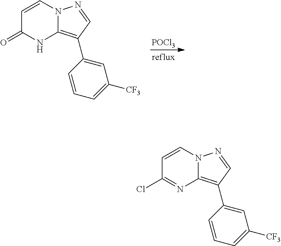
N12C(=C(C3=CC([CF3])=CC=C3)C=N1)N=C(Cl)C=C2.N12C(=C(C3=CC([CF3])=CC=C3)C=N1)NC(=O)C=C2.[POCl3]
